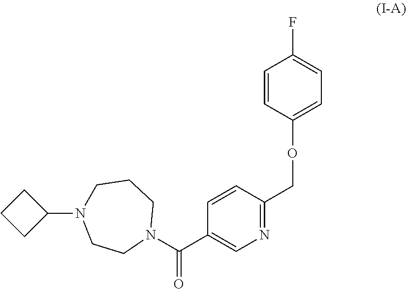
C1=CC(COC2=CC=C(F)C=C2)=NC=C1C(N1CCCN(C2CCC2)CC1)=O
